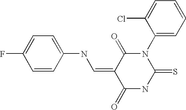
O=C1C(=CNC2=CC=C(F)C=C2)C(=O)NC(=S)N1C1=CC=CC=C1Cl
